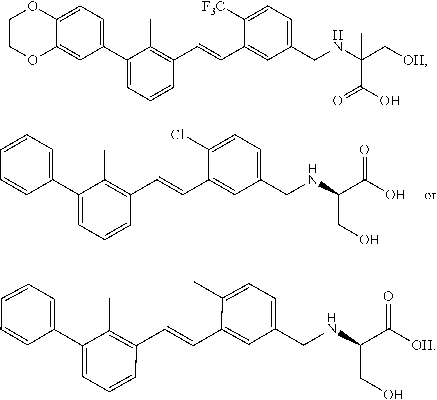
C1(C=CC2=C(C)C(C3=CC=CC=C3)=CC=C2)=CC(CNC(CO)C(=O)O)=CC=C1Cl.O1CCOC2=CC(C3=CC=CC(C=CC4=CC(CNC(C(=O)O)(C)C[OH])=CC=C4[F3C])=C3C)=CC=C12.C1=C(CNC(CO)C(=O)[OH])C=C(C=CC2=C(C)C(C3=CC=CC=C3)=CC=C2)C(C)=C1
